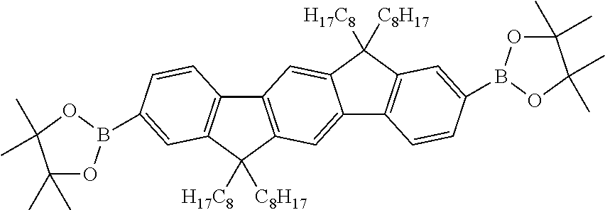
C12=C(C([H17C8])([C8H17])C3=C1C=CC(B1OC(C)(C)C(C)(C)O1)=C3)C=C1C(=C2)C([H17C8])([C8H17])C2=C1C=CC(B1OC(C)(C)C(C)(C)O1)=C2
